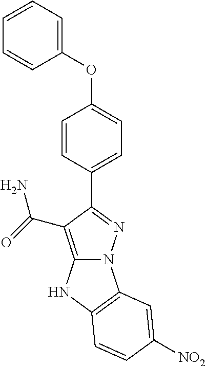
N12C(=C(C(=O)N)C(C3=CC=C(OC4=CC=CC=C4)C=C3)=N1)NC1=C2C=C([NO2])C=C1
